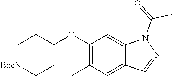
C1(OC2CC[BocN]CC2)=C(C)C=C2C(=C1)N(C(C)=O)N=C2
